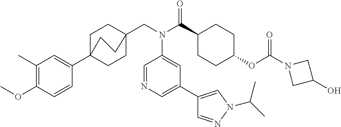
C1(C)=C(OC)C=CC(C23CCC(CN(C(C4CCC(OC(=O)N5CC(O)C5)CC4)=O)C4=CC(C5=CN(C(C)C)N=C5)=CN=C4)(CC2)CC3)=C1
